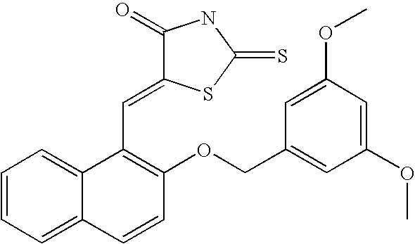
C1=CC=C2C(=C1)C(C=C1SC(=S)NC1=O)=C(OCC1=CC(OC)=CC(OC)=C1)C=C2
